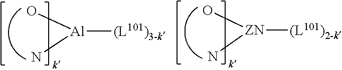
[Al]([(L101)3-k])(N)O.[ZN]([(L101)2-k])(N)O
